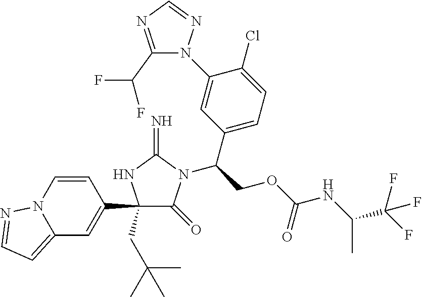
C1(C2=CC3=CC=NN3C=C2)(CC(C)(C)C)C(=O)N(C(COC(NC(C(F)(F)F)C)=O)C2=CC=C(Cl)C(N3C(C(F)F)=NC=N3)=C2)C(=N)N1
